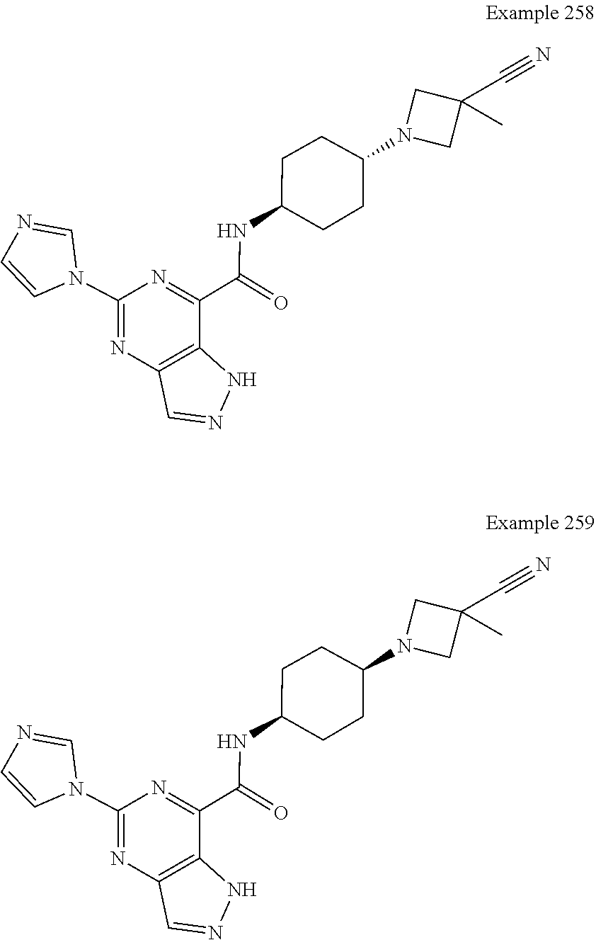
C(NC1CCC(N2CC(C#N)(C)C2)CC1)(=O)C1=NC(N2C=NC=C2)=NC2=C1NN=C2.C(NC1CCC(N2CC(C#N)(C)C2)CC1)(=O)C1=NC(N2C=NC=C2)=NC2=C1NN=C2
